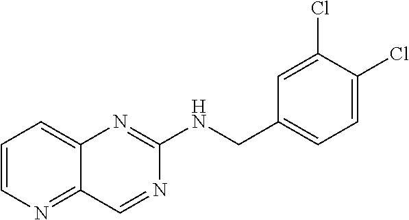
C1(CNC2=NC3=CC=CN=C3C=N2)=CC=C(Cl)C(Cl)=C1
